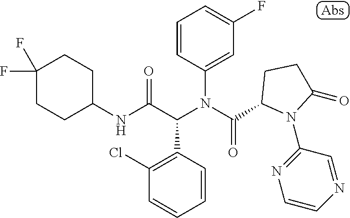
C1=CC(N(C(=O)C2N(C3=NC=CN=C3)C(=O)CC2)C(C(NC2CCC(F)(F)CC2)=O)C2=C(Cl)C=CC=C2)=CC(F)=C1
